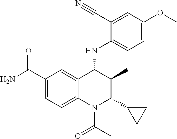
C1(C(N)=O)=CC=C2C(=C1)C(NC1=CC=C(OC)C=C1C#N)C(C)C(C1CC1)N2C(C)=O
